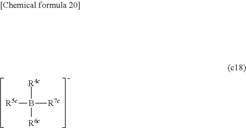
[R4c]B([R5c])([R7c])[R6c]
